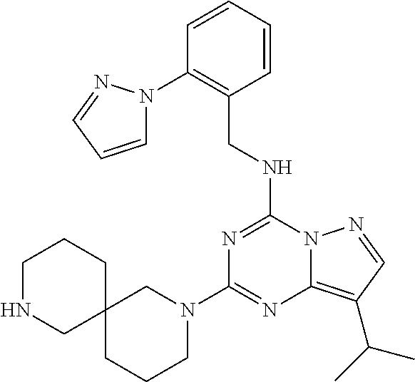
C1(N2CC3(CCC2)CCCNC3)=NC2=C(C(C)C)C=NN2C(NCC2=C(N3C=CC=N3)C=CC=C2)=N1
